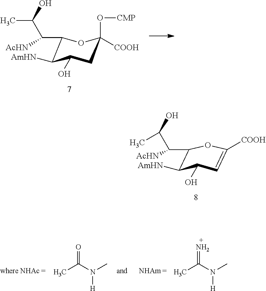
C1(C(C(C)O)[AcHN])C([AmHN])C(O)CC(O[CMP])([COOH])O1.C1(C(C(C)O)[AcHN])C([AmHN])C(O)C=C([COOH])O1.CC(N(C)[H])=O.CC(N(C)[H])=N
